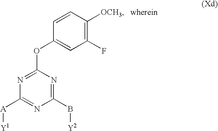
N1=C(OC2=CC(F)=C([OCH3])C=C2)N=C(B[Y2])N=C1[A][Y1]
